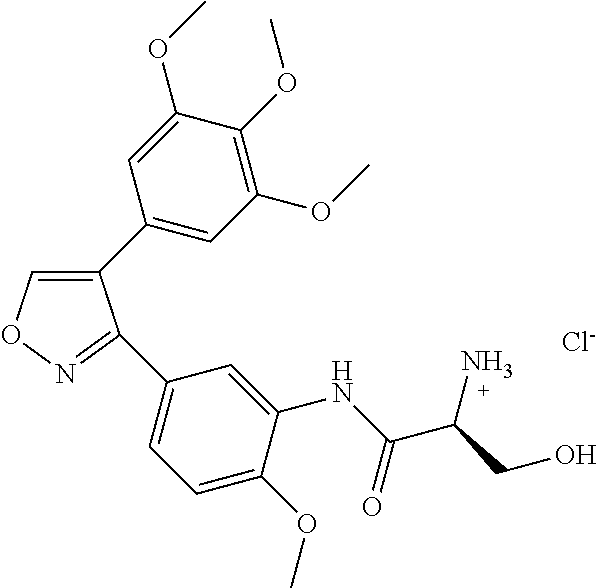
C1(C2=CC(OC)=C(OC)C(OC)=C2)=CON=C1C1=CC=C(OC)C(NC(C(CO)N)=O)=C1.[Cl-]
